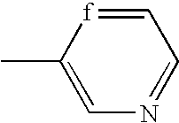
C1=[f]C(C)=CN=C1
